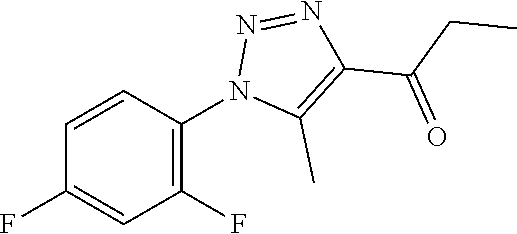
C1=CC(N2C(C)=C(C(CC)=O)N=N2)=C(F)C=C1F
